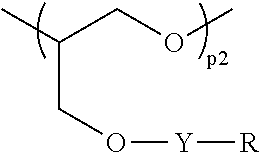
CC(COC)CO[Y][R]
